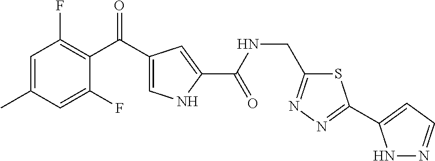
C1=C(C)C=C(F)C(C(C2=CNC(C(NCC3=NN=C(C4=CC=NN4)S3)=O)=C2)=O)=C1F
